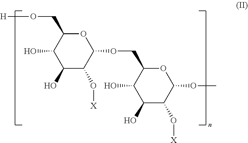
C1(CO[H])C(O)C(O)C(O[X])C(OCC2C(O)C(O)C(O[X])C(OC)O2)O1
